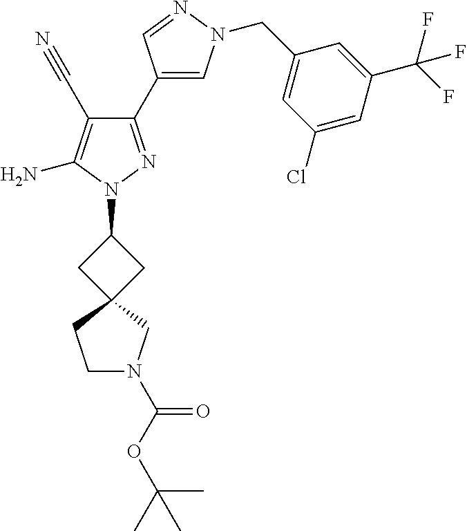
C1(C2=CN(CC3=CC(Cl)=CC(C(F)(F)F)=C3)N=C2)=NN(C2CC3(C2)CCN(C(OC(C)(C)C)=O)C3)C(N)=C1C#N
